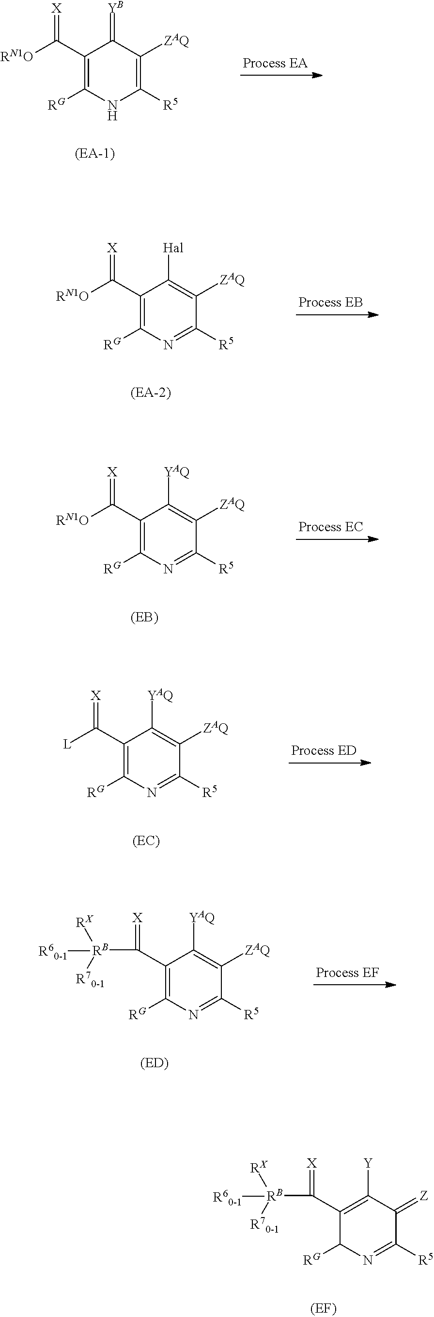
C1(C([RN1O])=[X])=C([RG])NC([R5])=C([ZAQ])C1=[YB].C1(C([RN1O])=[X])=C([RG])N=C([R5])C([ZAQ])=C1[Hal].C1(C([RN1O])=[X])=C([RG])N=C([R5])C([ZAQ])=C1[YAQ].C1(C([L])=[X])=C([RG])N=C([R5])C([ZAQ])=C1[YAQ].C1(C([RB]([RX])([R70-1])[R60-1])=[X])=C([RG])N=C([R5])C([ZAQ])=C1[YAQ].C1(C([RB]([RX])([R70-1])[R60-1])=[X])=C([Y])C(=[Z])C([R5])=NC1[RG]
